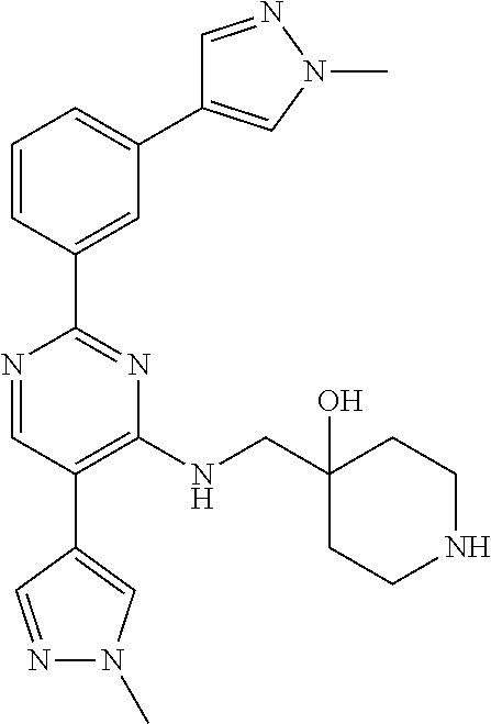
C1=NN(C)C=C1C1=CC=CC(C2=NC(NCC3(O)CCNCC3)=C(C3=CN(C)N=C3)C=N2)=C1
